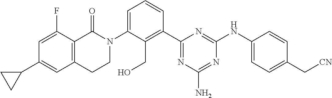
N1(C2=CC=CC(C3=NC(N)=NC(NC4=CC=C(C[CN])C=C4)=N3)=C2CO)C(=O)C2=C(CC1)C=C(C1CC1)C=C2F
